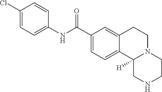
C1(NC(C2=CC=C3C(=C2)CCN2C3([H])CNCC2)=O)=CC=C(Cl)C=C1
